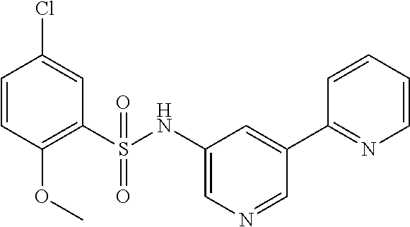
C1=CC(OC)=C(S(NC2=CN=CC(C3=NC=CC=C3)=C2)(=O)=O)C=C1Cl
